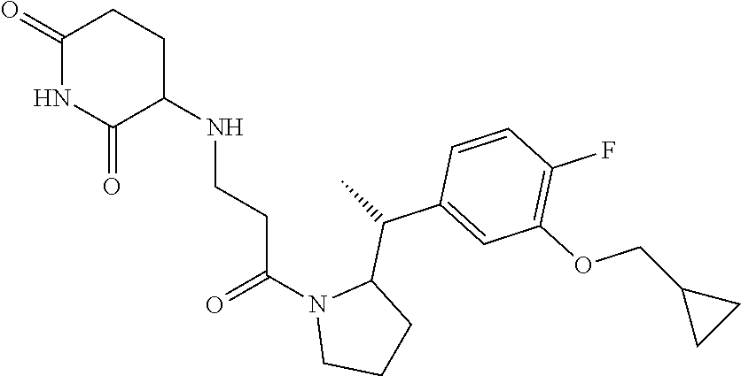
C1=CC(F)=C(OCC2CC2)C=C1C(C1N(C(=O)CCNC2C(=O)NC(=O)CC2)CCC1)C
